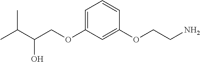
C1=C(OCC(C(C)C)O)C=C(OCCN)C=C1
